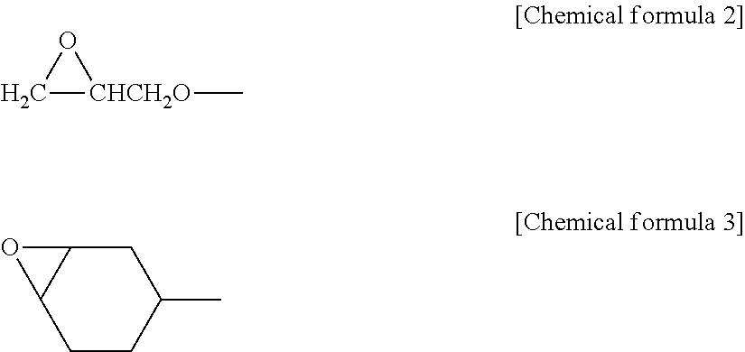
C1[CHCH2O](C)O1.C1CC(C)CC2C1O2
